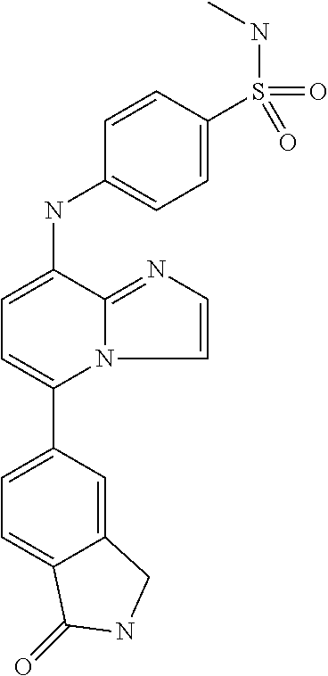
C1(C2=CC=C(NC3=CC=C(S(=O)(NC)=O)C=C3)C3=NC=CN23)=CC=C2C(=C1)CNC2=O
